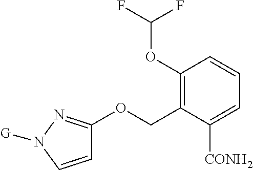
C1=CN([G])N=C1OCC1=C(OC(F)F)C=CC=C1[CONH2]
